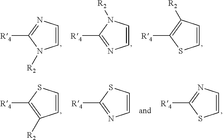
C1=CN=C([R4])N1[R2].C1=CN([R2])C([R4])=N1.C1=CC([R2])=C([R4])S1.C1=CSC([R4])=C1[R2].C1=CN=C([R4])S1.C1=CSC([R4])=N1
